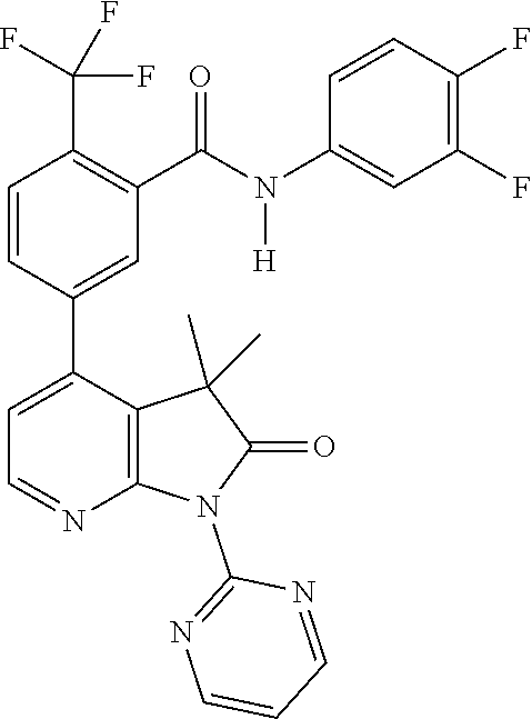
C1=CC(C2=CC=NC3=C2C(C)(C)C(=O)N3C2=NC=CC=N2)=CC(C(N(C2=CC(F)=C(F)C=C2)[H])=O)=C1C(F)(F)F
